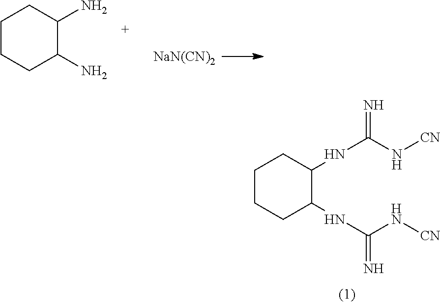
C1CCC(N)C(N)C1.[NaN(CN)2].C1CCC(NC(N[CN])=N)C(NC(=N)N[CN])C1
